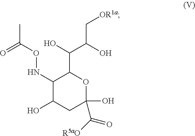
C1(NOC(C)=O)C(O)CC(O)(C([R5aO])=O)OC1C(O)C(O)C[OR1a]
